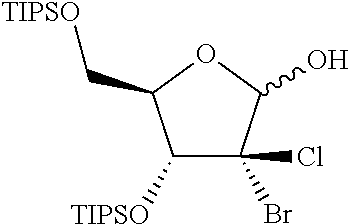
C1([TIPSO])C(Br)(Cl)C(O)OC1C[TIPSO]
